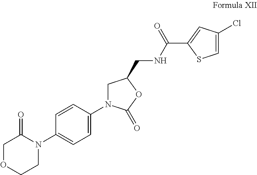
C1OCCN(C2=CC=C(N3CC(CNC(C4=CC(Cl)=CS4)=O)OC3=O)C=C2)C1=O
